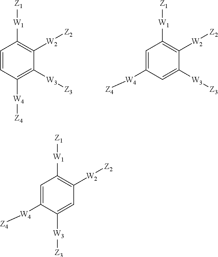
C1=CC([W4][Z4])=C([W3][Z3])C([W2][Z2])=C1[W1][Z1].C1=C([W4][Z4])C=C([W3][Z3])C([W2][Z2])=C1[W1][Z1].C1=C([W4][Z4])C([W3][Z3])=CC([W2][Z2])=C1[W1][Z1]
